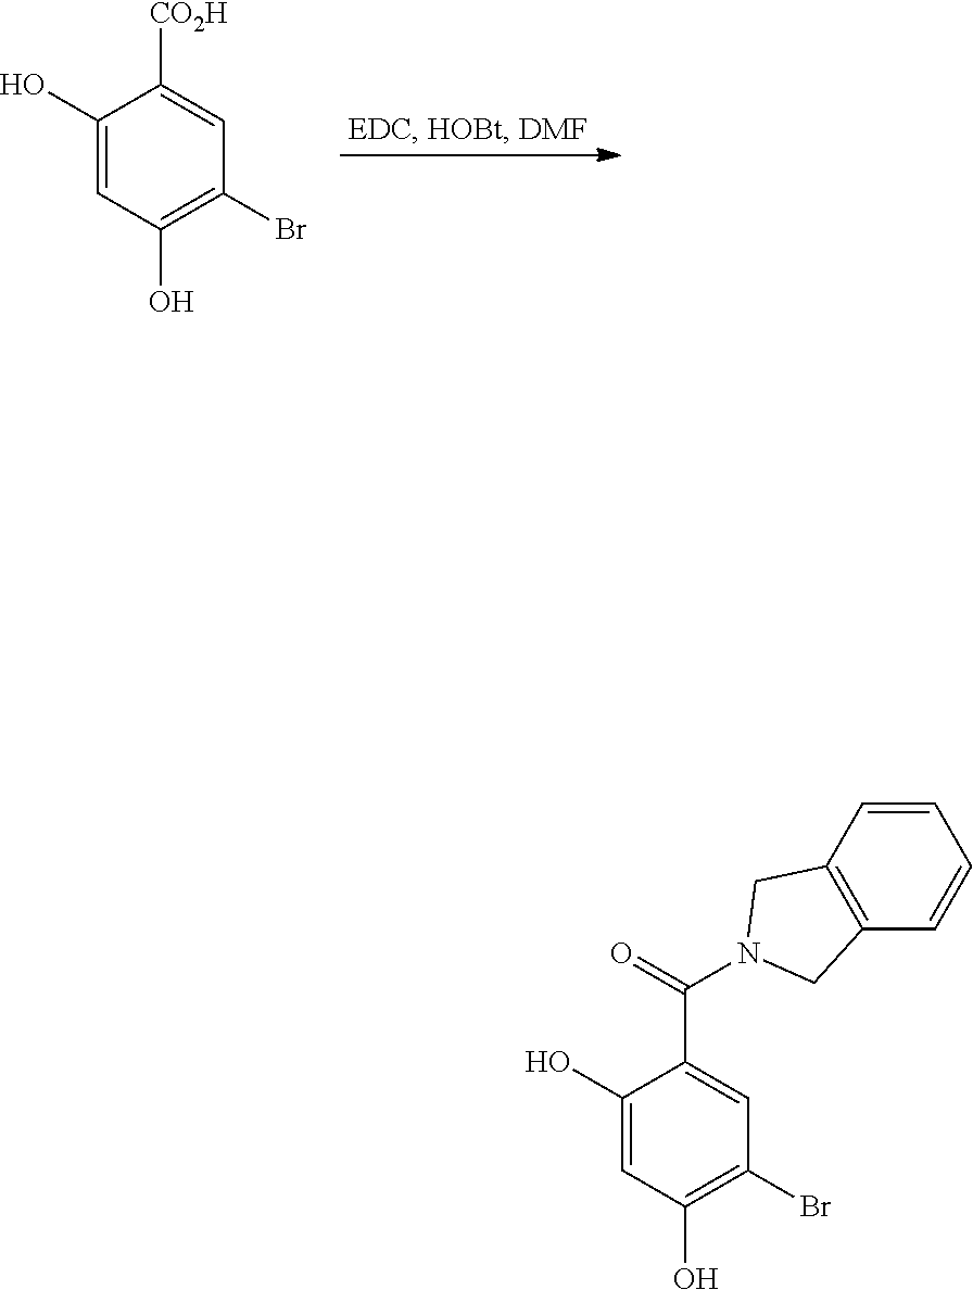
C1(O)=CC(O)=C(Br)C=C1[CO2H].C1(O)=CC(O)=C(Br)C=C1C(=O)N1CC2=C(C=CC=C2)C1
